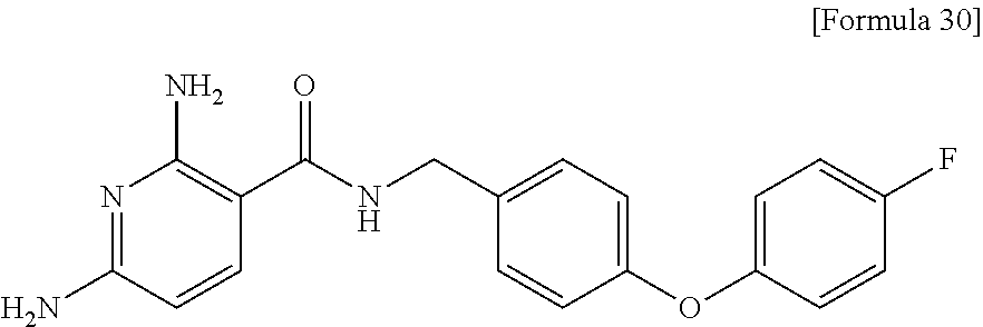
N1=C(N)C=CC(C(NCC2=CC=C(OC3=CC=C(F)C=C3)C=C2)=O)=C1N
